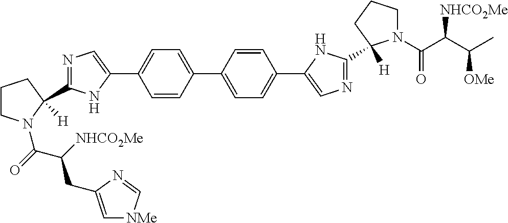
C1=CC(C2=CC=C(C3=CN=C(C4([H])N(C(=O)C([NHCO2Me])CC5=C[NMe]C=N5)CCC4)N3)C=C2)=CC=C1C1=CN=C(C2([H])N(C(C(C([OMe])C)[NHCO2Me])=O)CCC2)N1
